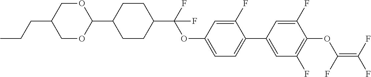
C1(C2CCC(C(F)(OC3=CC=C(C4=CC(F)=C(OC(F)=C(F)F)C(F)=C4)C(F)=C3)F)CC2)OCC(CCC)CO1
